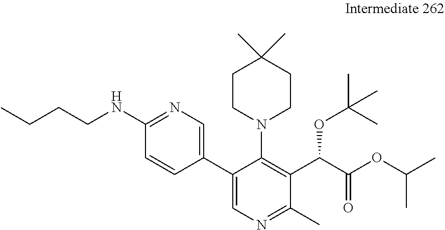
C1(C2=CN=C(C)C(C(C(OC(C)C)=O)OC(C)(C)C)=C2N2CCC(C)(C)CC2)=CN=C(NCCCC)C=C1
